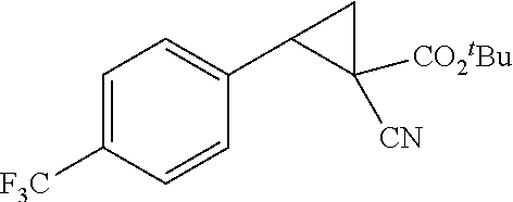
C1=C([F3C])C=CC(C2C([CN])([CO2tBu])C2)=C1
